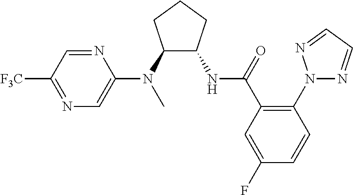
C1(N(C2=CN=C([F3C])C=N2)C)C(NC(C2=C(N3N=CC=N3)C=CC(F)=C2)=O)CCC1
